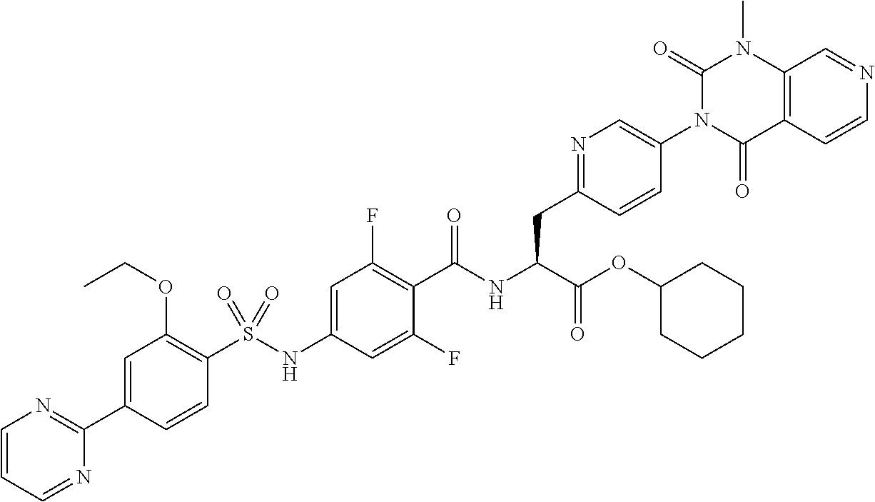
C12=C(C=CN=C1)C(=O)N(C1=CN=C(CC(C(=O)OC3CCCCC3)NC(=O)C3=C(F)C=C(NS(C4=C(OCC)C=C(C5=NC=CC=N5)C=C4)(=O)=O)C=C3F)C=C1)C(=O)N2C
